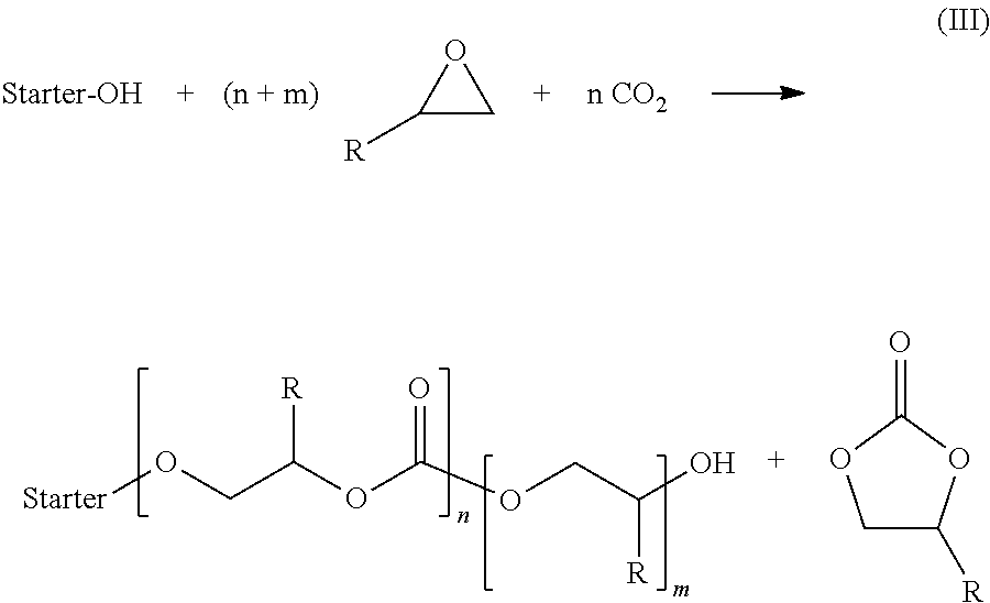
C1([R])CO1.[Starter]OCC(OC(OCC(O)[R])=O)[R].C1C([R])OC(=O)O1
